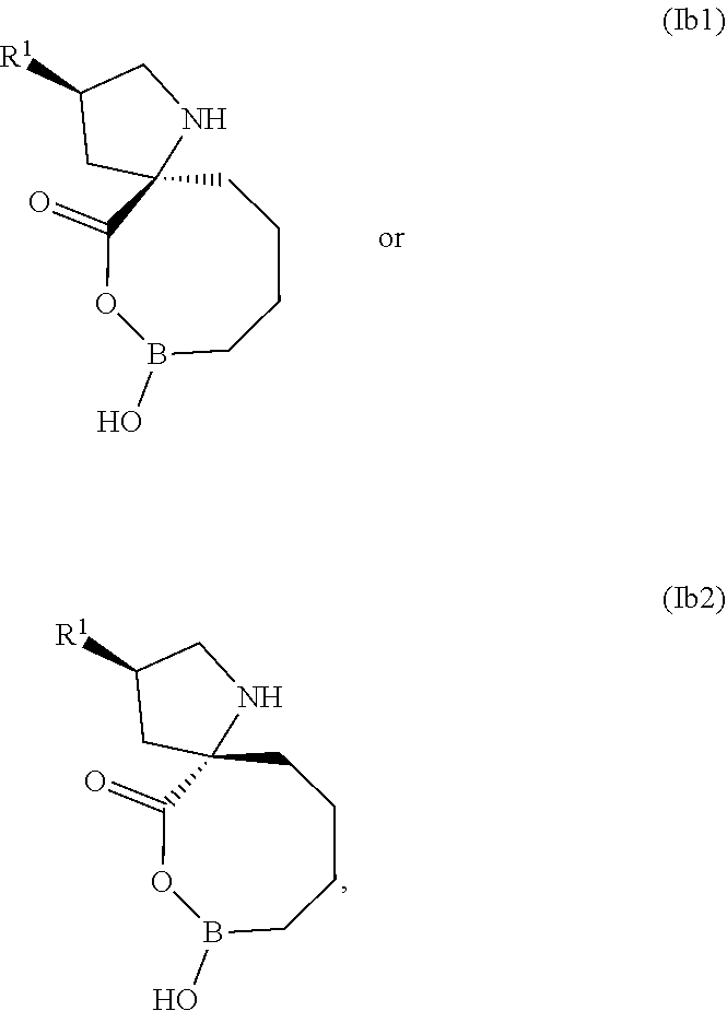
[R1]C1CC2(CCCCB(O)OC2=O)NC1.[R1]C1CC2(CCCCB(O)OC2=O)NC1
